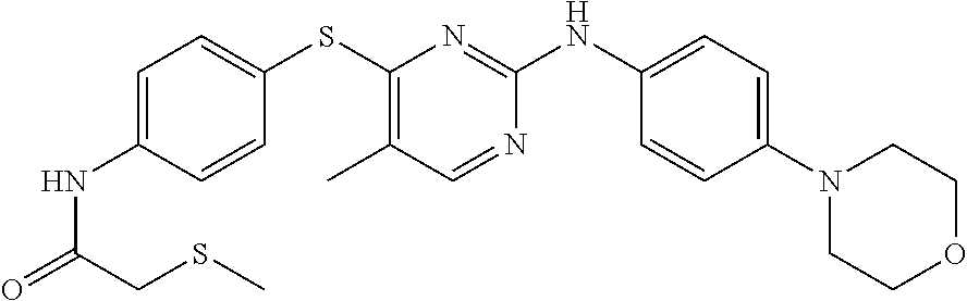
C1(NC(=O)CSC)=CC=C(SC2=C(C)C=NC(NC3=CC=C(N4CCOCC4)C=C3)=N2)C=C1
